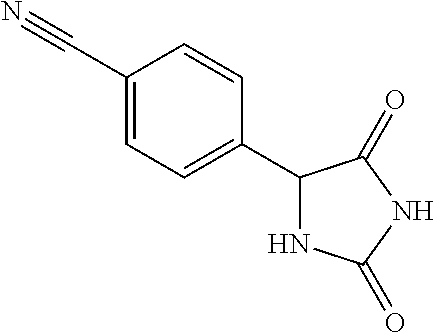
C1(C2NC(=O)NC2=O)=CC=C(C#N)C=C1
